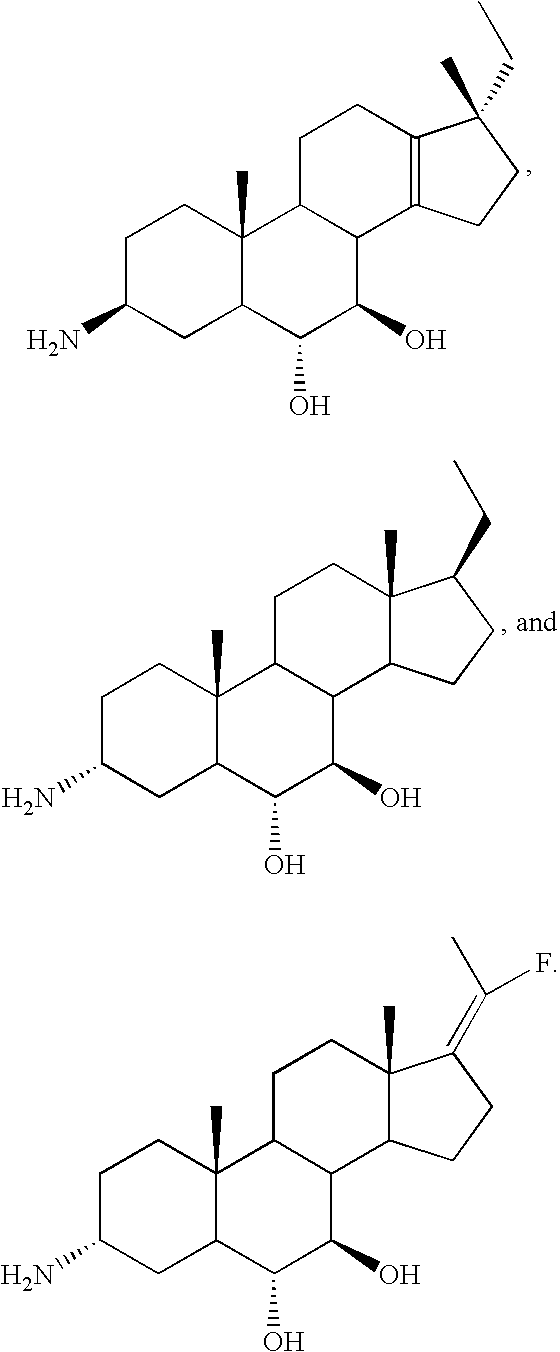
C1C(N)CC2C(C)(C1)C1C(C(O)C2O)C2=C(CC1)C(C)(CC)CC2.C1C(N)CC2C(C)(C1)C1C(C(O)C2O)C2C(C)(CC1)C(CC)CC2.C1C(N)CC2C(C)(C1)C1C(C(O)C2O)C2C(C)(CC1)C(=C(C)F)CC2
